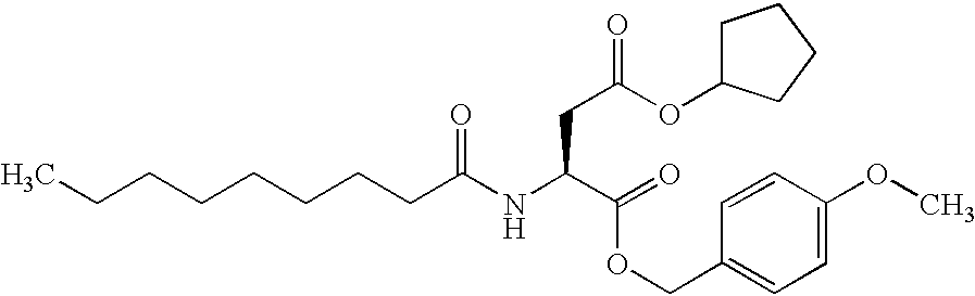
N(C(C(OCC1=CC=C(OC)C=C1)=O)CC(OC1CCCC1)=O)C(CCCCCCCC)=O
